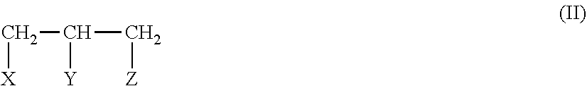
[X]CC([Y])C[Z]
